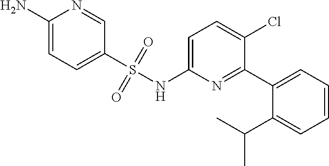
C1(N)=CC=C(S(NC2=CC=C(Cl)C(C3=CC=CC=C3C(C)C)=N2)(=O)=O)C=N1
